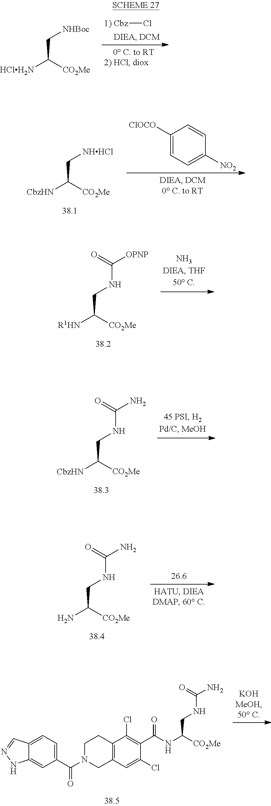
[1) Cbz]Cl.[NHBoc]CC([HClH2N])[CO2Me].[NHHCl]CC([CbzHN])[CO2Me].C1([ClOCO])=CC=C([NO2])C=C1.N(CC([R1HN])[CO2Me])C(=O)[OPNP].N(CC(N)[CO2Me])C(=O)N.N(CC(NC(C1=C(Cl)C2=C(C=C1Cl)CN(C(C1=CC=C3C(=C1)NN=C3)=O)CC2)=O)[CO2Me])C(N)=O.N(CC([CbzHN])[CO2Me])C(=O)N
